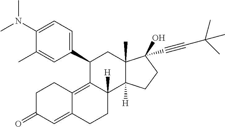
CN(C1=CC=C(C2C3=C4C(=CC(=O)CC4)CCC3([H])C3([H])C(C)(C2)C(O)(C#CC(C)(C)C)CC3)C=C1C)C
